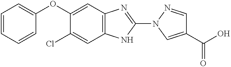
O(C1=CC2=C(C=C1Cl)NC(N1C=C(C(=O)O)C=N1)=N2)C1=CC=CC=C1
